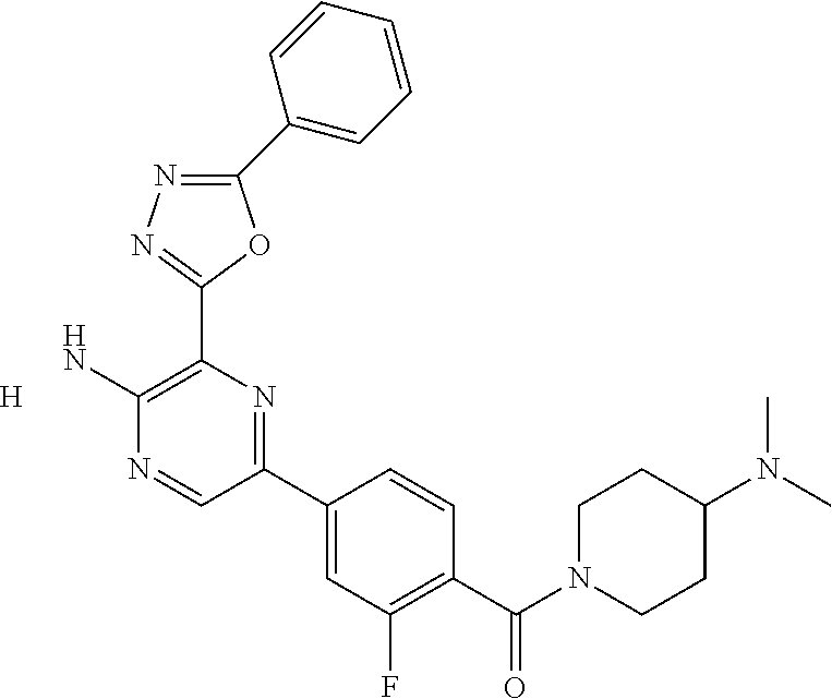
C1(C2=CC=CC=C2)=NN=C(C2=C(N)N=CC(C3=CC(F)=C(C(=O)N4CCC(N(C)C)CC4)C=C3)=N2)O1.[H]
